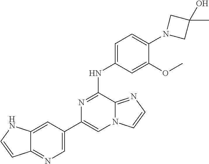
C1(C2=CN=C3C(=C2)NC=C3)=CN2C(=NC=C2)C(NC2=CC=C(N3CC(C)(O)C3)C(OC)=C2)=N1
